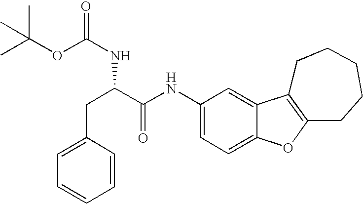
C1(NC(C(CC2=CC=CC=C2)NC(OC(C)(C)C)=O)=O)=CC=C2C(=C1)C1=C(O2)CCCCC1
